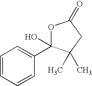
C1=CC=CC(C2(O)OC(=O)CC2(C)C)=C1
